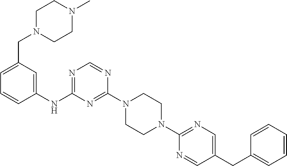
C1(N2CCN(C3=NC=C(CC4=CC=CC=C4)C=N3)CC2)=NC(NC2=CC(CN3CCN(C)CC3)=CC=C2)=NC=N1
